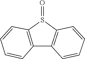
C1=CC=CC2=C1S(=O)C1=C2C=CC=C1
